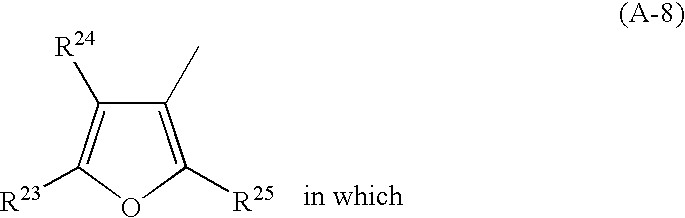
C1(C)=C([R25])OC([R23])=C1[R24]
